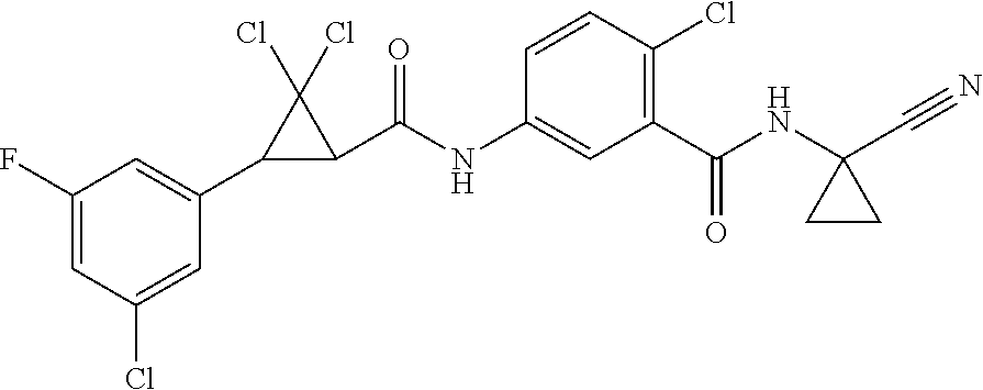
C1(C2C(C(NC3=CC(C(NC4(C#N)CC4)=O)=C(Cl)C=C3)=O)C2(Cl)Cl)=CC(F)=CC(Cl)=C1
